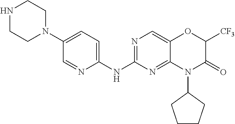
C1(NC2=NC=C3C(=N2)N(C2CCCC2)C(=O)C([CF3])O3)=CC=C(N2CCNCC2)C=N1
